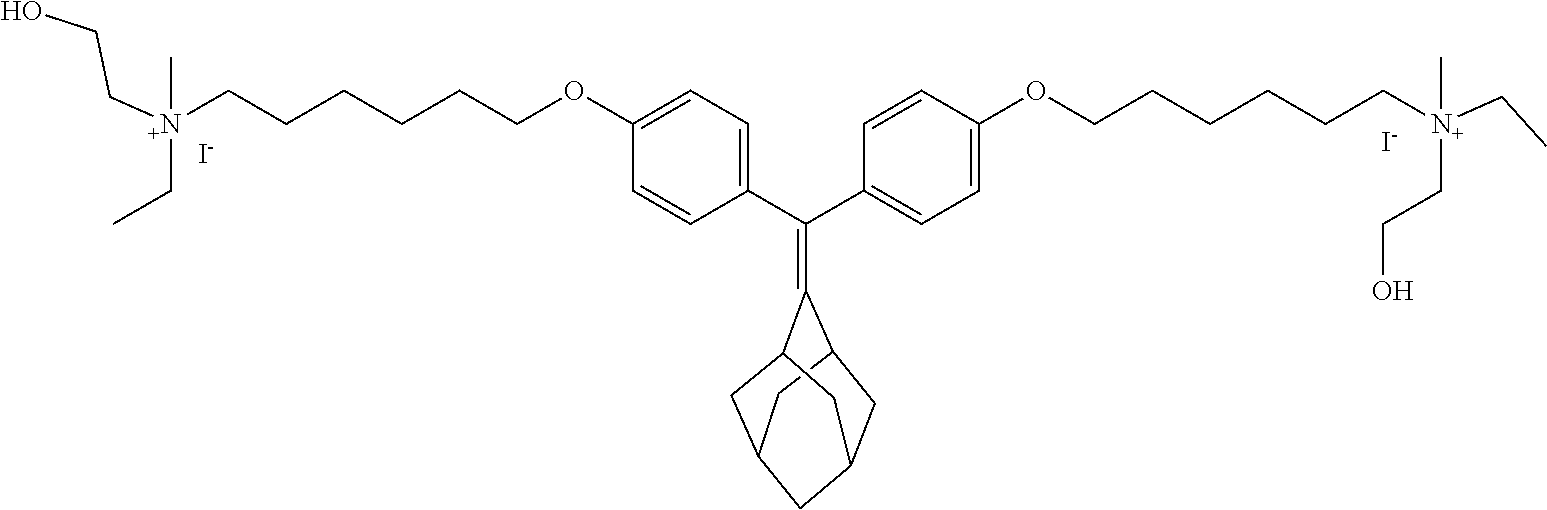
C(C1=CC=C(OCCCCCC[N+](CCO)(CC)C)C=C1)(C1=CC=C(OCCCCCC[N+](CCO)(CC)C)C=C1)=C1C2CC3CC1CC(C2)C3.[I-].[I-]
